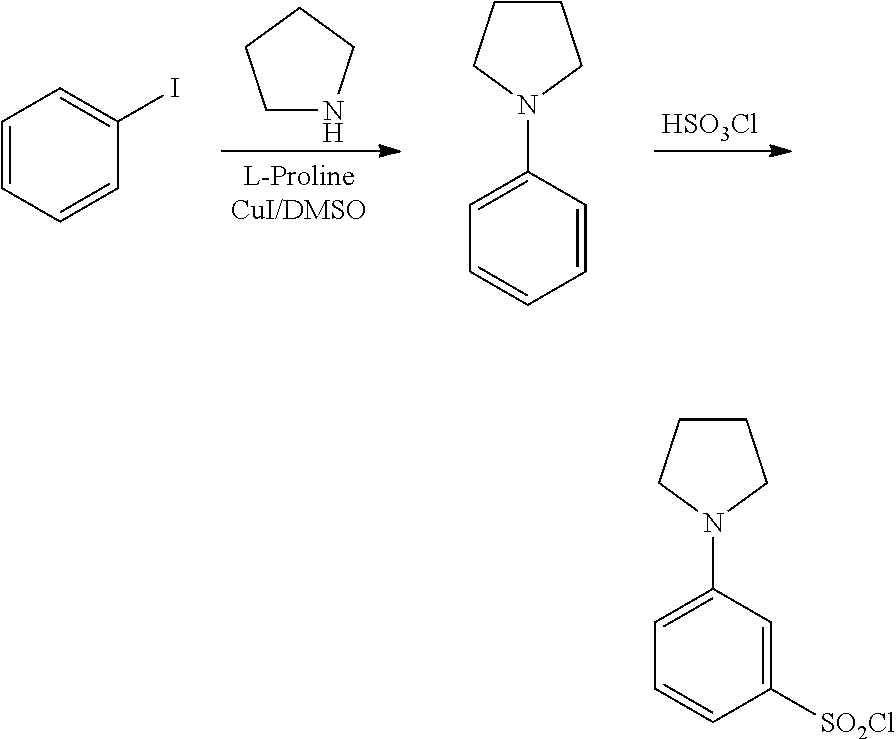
C1=CC=CC(I)=C1.C1NCCC1.C1(N2CCCC2)=CC=CC=C1.[HSO3Cl].C1(N2CCCC2)=CC=CC([SO2Cl])=C1
